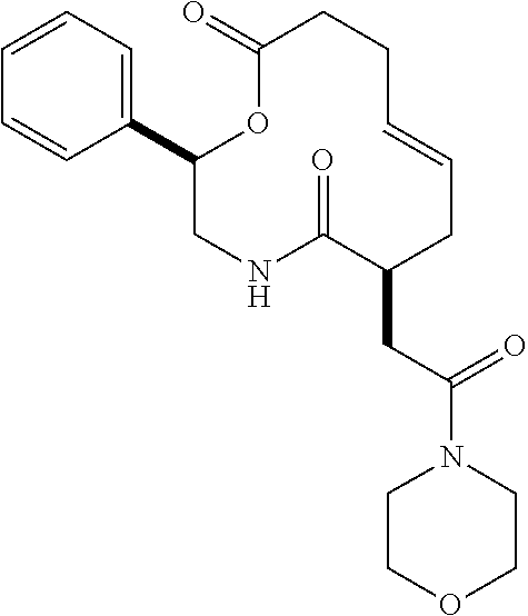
C1(C2=CC=CC=C2)CNC(=O)C(CC(N2CCOCC2)=O)CC=CCCC(=O)O1
